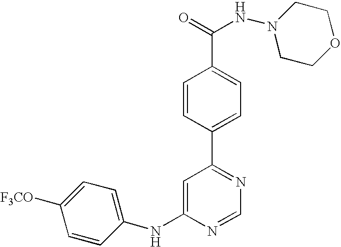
C1(NC2=CC(C3=CC=C(C(=O)NN4CCOCC4)C=C3)=NC=N2)=CC=C([F3CO])C=C1
